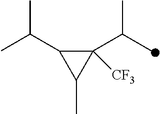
C1([CF3])(C(C)C)C(C(C)C)C1C
